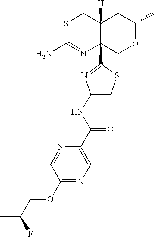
S1C(N)=NC2(C3=NC(NC(=O)C4=CN=C(OCC(F)C)C=N4)=CS3)C([H])(C1)CC(C)OC2
